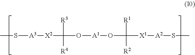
CS[A3][X2]C(O[A1]OC([R1])([R2])[X1][A2]SC)([R3])[R4]
